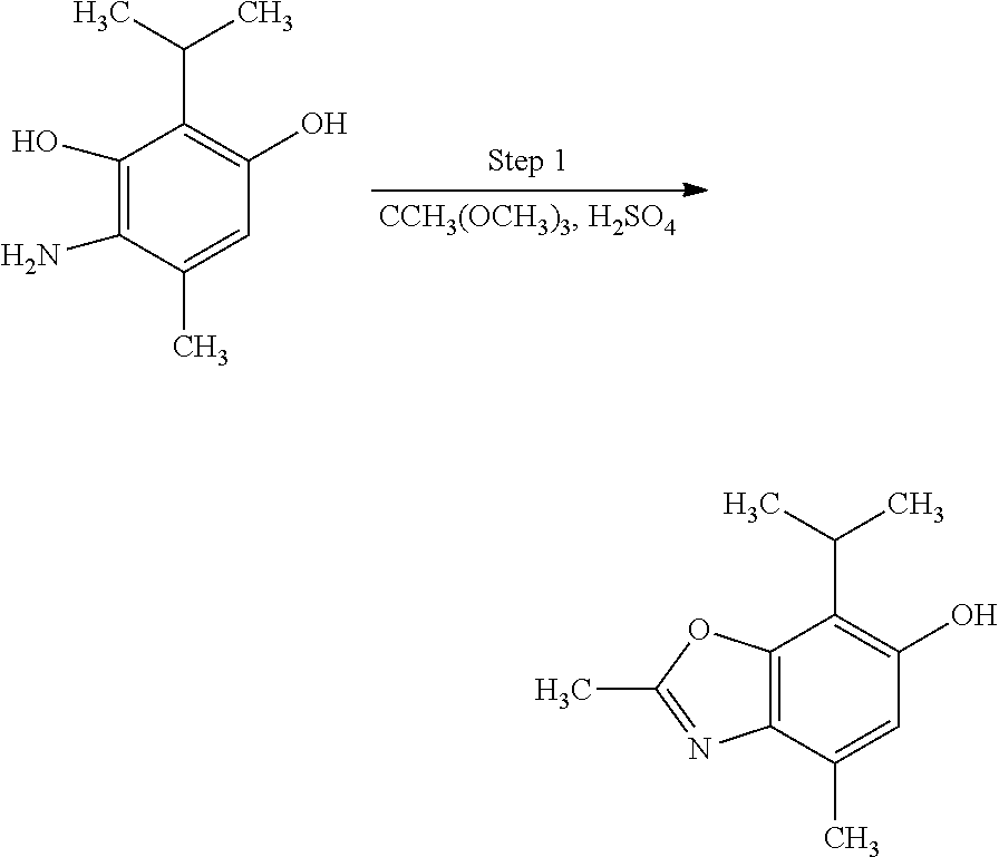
C1(O)=C(N)C(C)=CC(O)=C1C(C)C.C12=C(C(C)=CC(O)=C1C(C)C)N=C(C)O2
